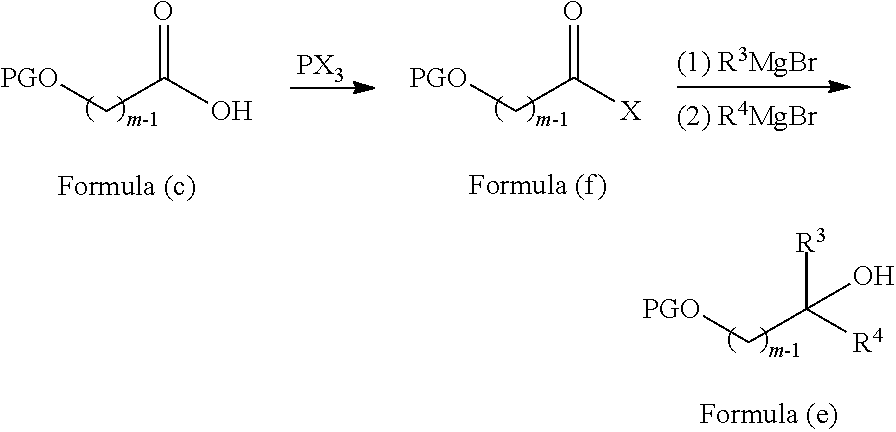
[PGO]CC([X])=O.[PGO]CC(O)=O.[(1) R3MgBr].[(2) R4MgBr].[PGO]CC([R4])([R3])O
